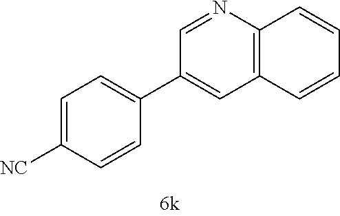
C1=C([CN])C=CC(C2=CC3=C(N=C2)C=CC=C3)=C1
